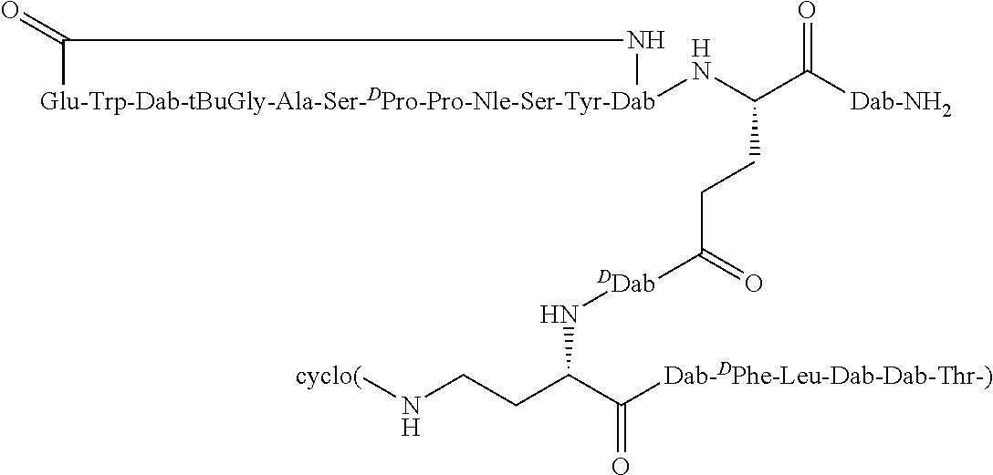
[Glu-Trp-Dab-tBuGly-Ala-Ser-DPro-Pro-Nle-Ser-Tyr-Dab]1(NC(C([Dab-NH2])=O)CCC([DDab]NC(CCN[cyclo(])C([Dab-DPhe-Leu-Dab-Dab-Thr-)])=O)=O)C(=O)N1
